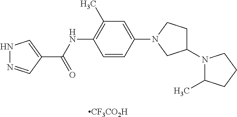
[CF3CO2H].C1(N2C(C)CCC2)CCN(C2=CC(C)=C(NC(C3=CNN=C3)=O)C=C2)C1
